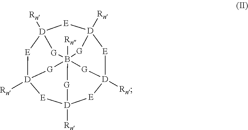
[D]12([Rn])[E][D]3([Rn])[E][D]4([Rn])[E][D]5([Rn])[E][D]([Rn])([E]1)[G]B([Rn])([G]2)([G]4)([G]3)[G]5
